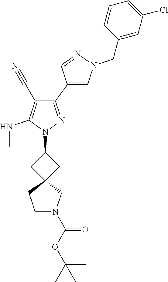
C1(C2=CN(CC3=CC(Cl)=CC=C3)N=C2)=NN(C2CC3(C2)CCN(C(OC(C)(C)C)=O)C3)C(NC)=C1C#N
